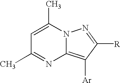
C1=C(C)N2C(=C([Ar])C([R])=N2)N=C1C
